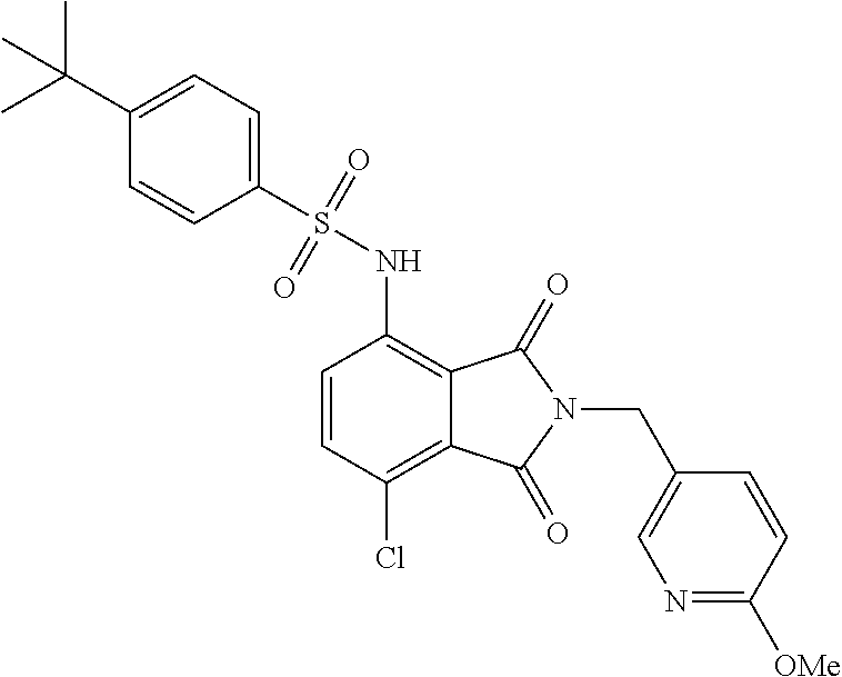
C1=CC(Cl)=C2C(=C1NS(C1=CC=C(C(C)(C)C)C=C1)(=O)=O)C(=O)N(CC1=CN=C([OMe])C=C1)C2=O
